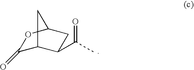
C1(=O)C2C(C(C)=O)CC(O1)C2
